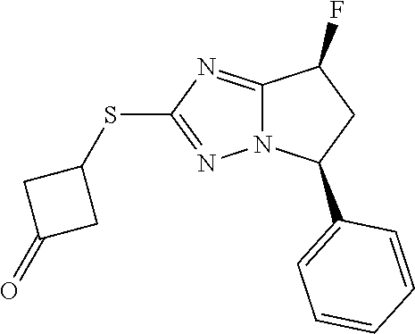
S(C1=NN2C(=N1)C(F)CC2C1=CC=CC=C1)C1CC(=O)C1
